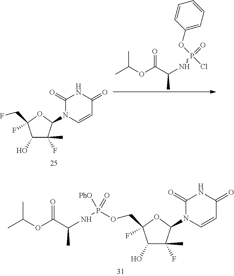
CC(OC(C(NP(=O)(Cl)OC1=CC=CC=C1)C)=O)C.C1(O)C(C)(F)C(N2C=CC(=O)NC2=O)OC1(CF)F.C1(O)C(C)(F)C(N2C=CC(=O)NC2=O)OC1(COP(NC(C(OC(C)C)=O)C)([PhO])=O)F
